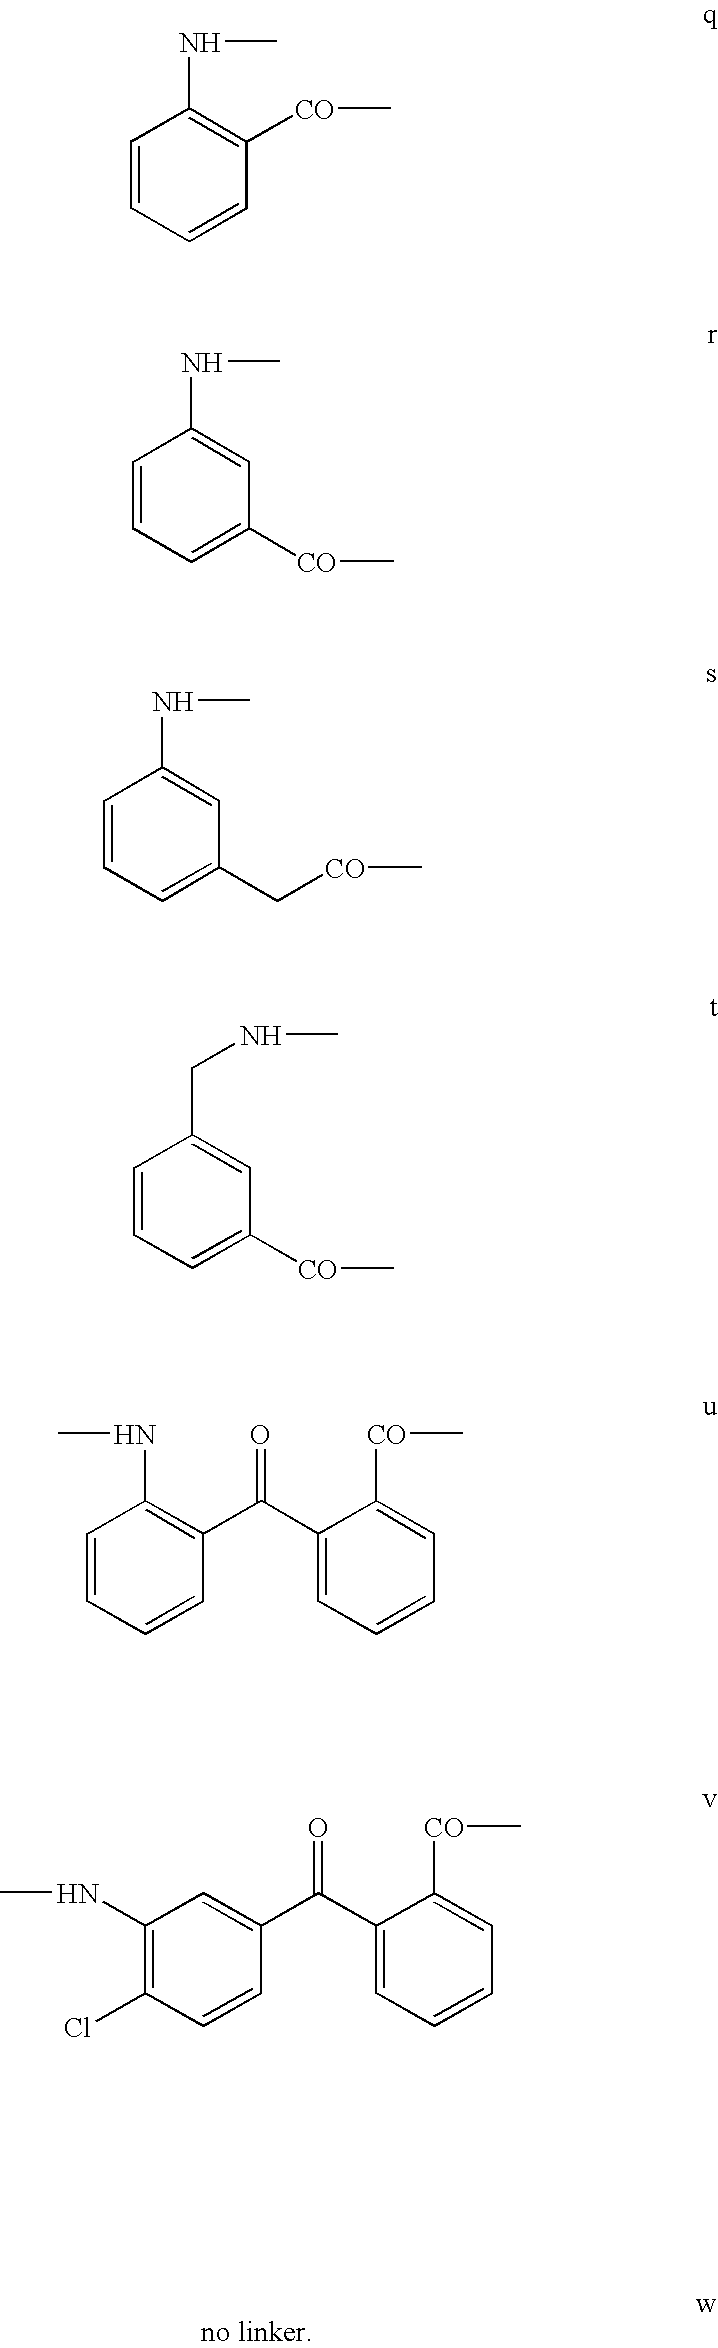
C1=CC=CC([CO]C)=C1NC.C1=CC=C([CO]C)C=C1NC.C1=CC=C(C[CO]C)C=C1NC.C1=CC=C([CO]C)C=C1CNC.C1=CC=CC(C(C2=CC=CC=C2[CO]C)=O)=C1NC.C1(NC)=C(Cl)C=CC(C(C2=CC=CC=C2[CO]C)=O)=C1
